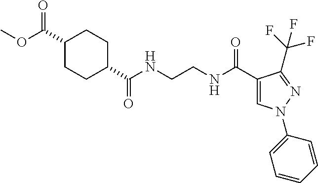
C1CC(C(NCCNC(C2=CN(C3=CC=CC=C3)N=C2C(F)(F)F)=O)=O)CCC1C(=O)OC
